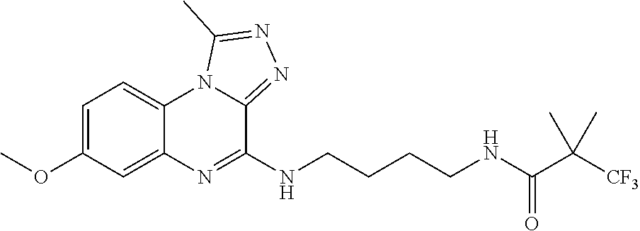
C1=C(OC)C=C2C(=C1)N1C(=NN=C1C)C(NCCCCNC(C(C)(C)[CF3])=O)=N2
